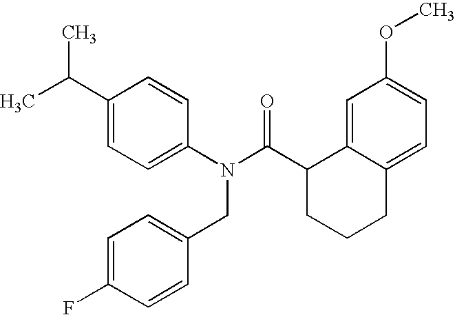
C1(C(C)C)=CC=C(N(C(C2CCCC3=CC=C(OC)C=C23)=O)CC2=CC=C(F)C=C2)C=C1
